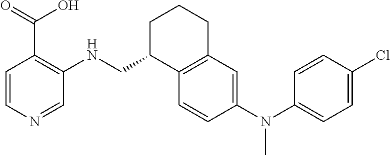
N(C1=CC=C(Cl)C=C1)(C1=CC2=C(C=C1)C(CNC1=C(C(=O)O)C=CN=C1)CCC2)C
